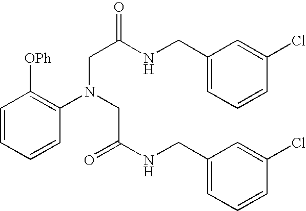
C1=CC=CC(N(CC(=O)NCC2=CC=CC(Cl)=C2)CC(NCC2=CC=CC(Cl)=C2)=O)=C1[OPh]
